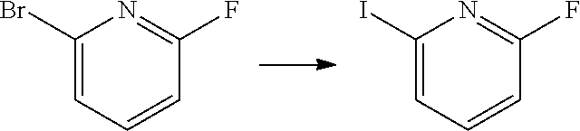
C1=CC=C(Br)N=C1F.C1=CC=C(I)N=C1F
